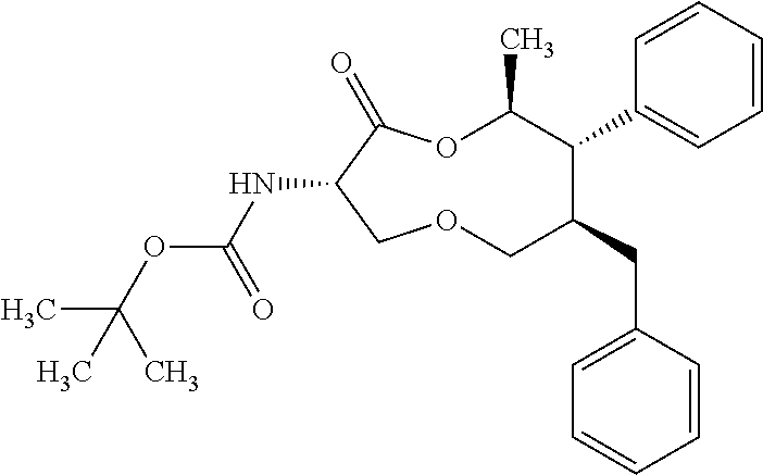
N(C1C(=O)OC(C)C(C2=CC=CC=C2)C(CC2=CC=CC=C2)COC1)C(OC(C)(C)C)=O
